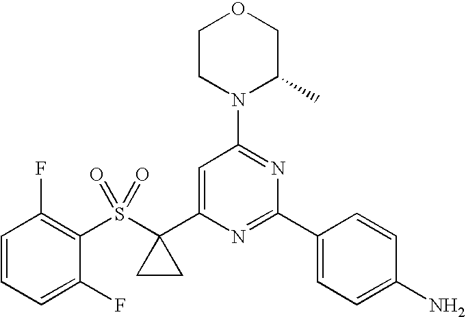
C1=CC=C(F)C(S(C2(C3=CC(N4C(C)COCC4)=NC(C4=CC=C(N)C=C4)=N3)CC2)(=O)=O)=C1F
